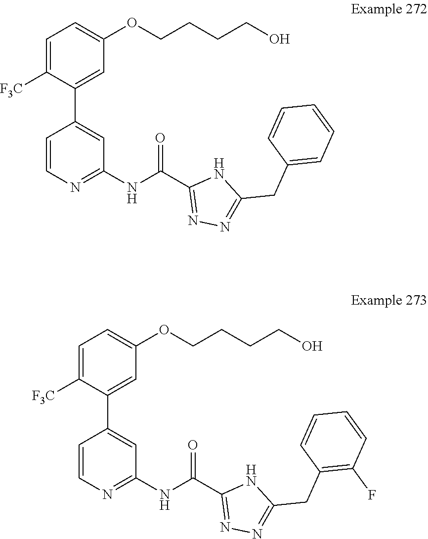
N1C(CC2=C(F)C=CC=C2)=NN=C1C(NC1=NC=CC(C2=CC(OCCCCO)=CC=C2[F3C])=C1)=O.N1C(CC2=CC=CC=C2)=NN=C1C(NC1=NC=CC(C2=CC(OCCCCO)=CC=C2[F3C])=C1)=O
